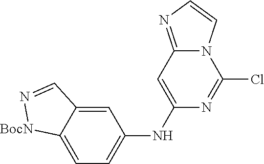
C1=C2C(=CC=C1NC1=CC3=NC=CN3C(Cl)=N1)[BocN]N=C2
